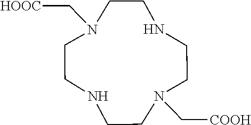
N1CCN(C[HOOC])CCNCCN(C[COOH])CC1
